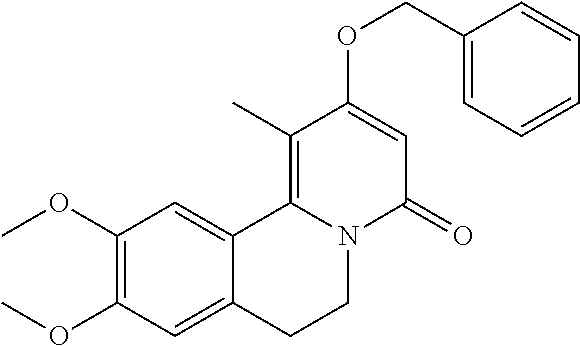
C1(OC)=C(OC)C=C2C(=C1)C1=C(C)C(OCC3=CC=CC=C3)=CC(=O)N1CC2
